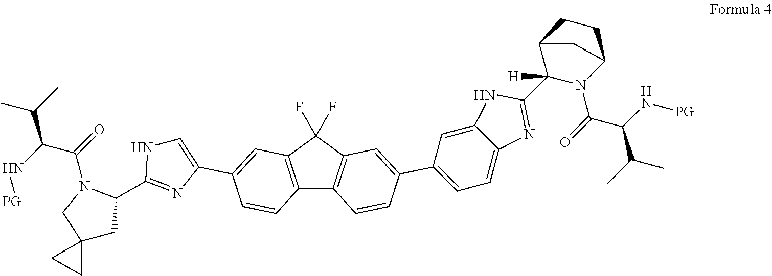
C12=C(C(F)(F)C3=C1C=CC(C1=CC=C4C(=C1)NC(C1([H])N(C(=O)C(N[PG])C(C)C)C5CCC1C5)=N4)=C3)C=C(C1=CNC(C3CC4(CN3C(=O)C(N[PG])C(C)C)CC4)=N1)C=C2
